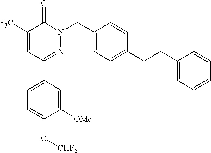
C1([F3C])=CC(C2=CC=C(O[CHF2])C([OMe])=C2)=NN(CC2=CC=C(CCC3=CC=CC=C3)C=C2)C1=O
